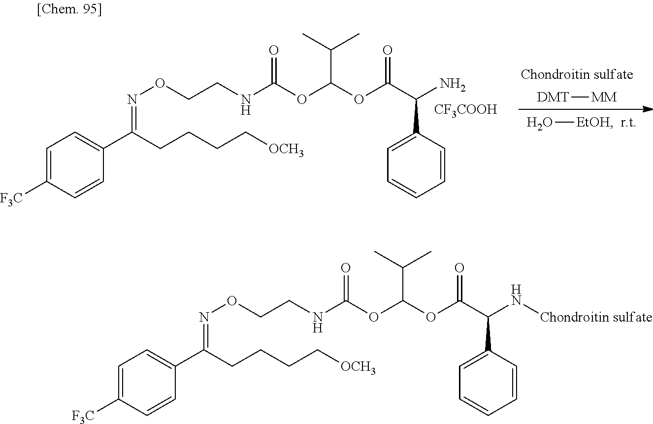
C1=C([F3C])C=CC(C(CCCC[OCH3])=NOCCNC(OC(OC(C(N)C2=CC=CC=C2)=O)C(C)C)=O)=C1.[DMT][MM].[CF3COOH].O[EtOH].C1=C([F3C])C=CC(C(CCCC[OCH3])=NOCCNC(OC(OC(C(N[Chondroitin sulfate])C2=CC=CC=C2)=O)C(C)C)=O)=C1
